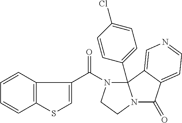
C1=CC=CC2=C1SC=C2C(N1CCN2C(=O)C3=CC=NC=C3C12C1=CC=C(Cl)C=C1)=O
